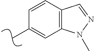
CC1=CC2=C(C=C1)C=NN2C
